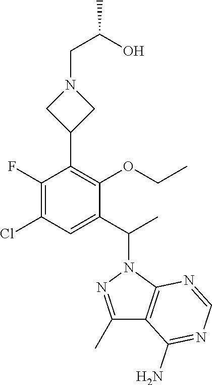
C(CN1CC(C2=C(OCC)C(C(C)N3N=C(C)C4=C3N=CN=C4N)=CC(Cl)=C2F)C1)(O)C
